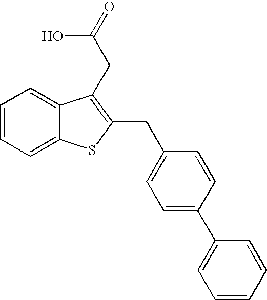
C1=CC=C2C(=C1)C(CC(=O)O)=C(CC1=CC=C(C3=CC=CC=C3)C=C1)S2
